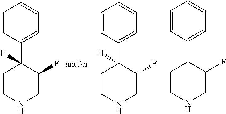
C1(C2CCNCC2F)=CC=CC=C1.C1(C2([H])CCNCC2F)=CC=CC=C1.C1(C2([H])CCNCC2F)=CC=CC=C1
